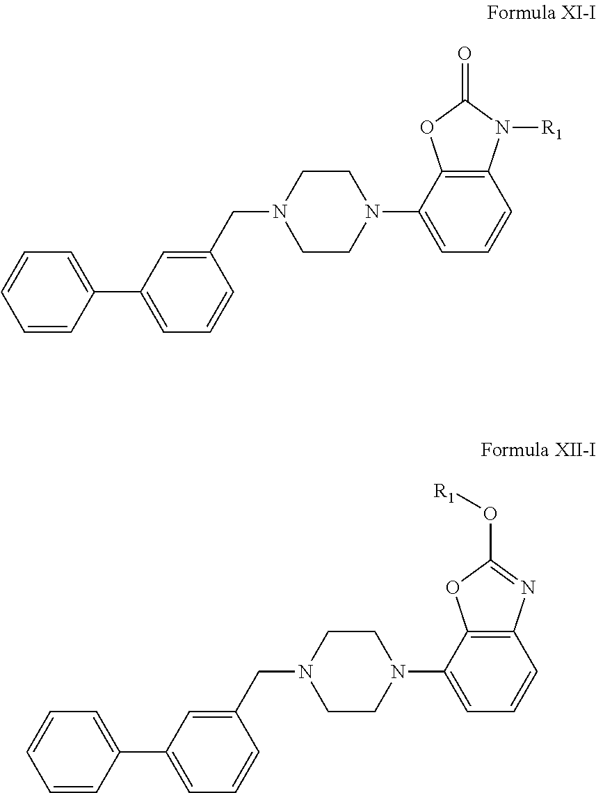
C1=C(C2=CC=CC(CN3CCN(C4=CC=CC5=C4OC(=O)N5[R1])CC3)=C2)C=CC=C1.C1=C(C2=CC=CC(CN3CCN(C4=CC=CC5=C4OC(O[R1])=N5)CC3)=C2)C=CC=C1
